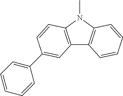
C12=C(N(C)C3=C1C=CC=C3)C=CC(C1=CC=CC=C1)=C2
